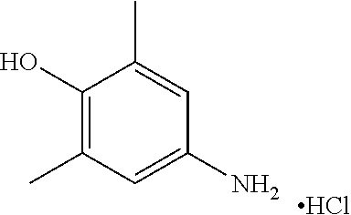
Cl.C1(O)=C(C)C=C(N)C=C1C
